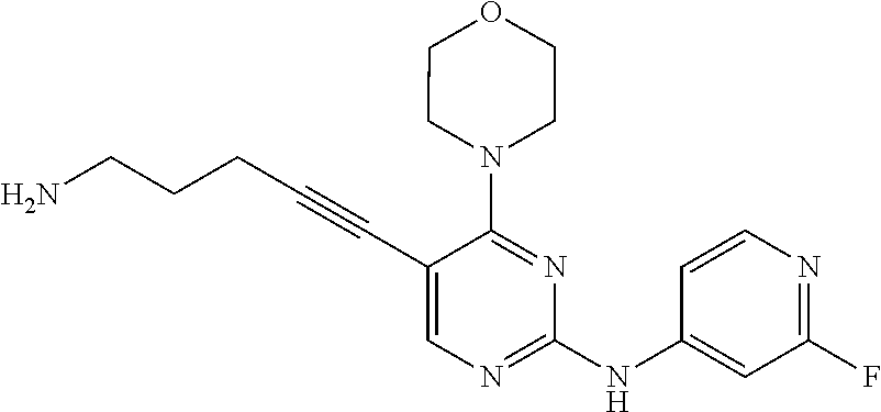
C(#CC1=CN=C(NC2=CC(F)=NC=C2)N=C1N1CCOCC1)CCCN
